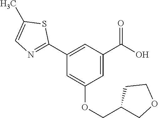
C1(C2=NC=C(C)S2)=CC(C(O)=O)=CC(OCC2COCC2)=C1
